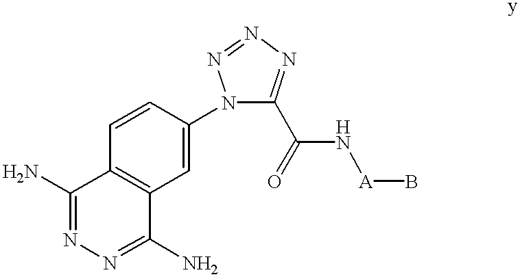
C1=CC2=C(C=C1N1C(C(N[A]B)=O)=NN=N1)C(N)=NN=C2N
